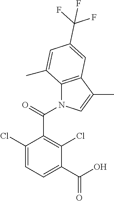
N1(C(C2=C(Cl)C(C(O)=O)=CC=C2Cl)=O)C2=C(C(C)=C1)C=C(C(F)(F)F)C=C2C
